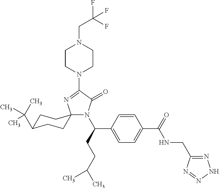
N1(C(CCC(C)C)C2=CC=C(C(=O)NCC3=NNN=N3)C=C2)C(=O)C(N2CCN(CC(F)(F)F)CC2)=NC12CCC(C(C)(C)C)CC2
